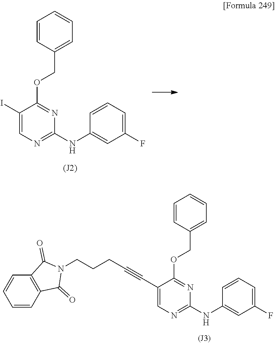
C1=CC(COC2=NC(NC3=CC(F)=CC=C3)=NC=C2C#CCCCN2C(=O)C3=C(C2=O)C=CC=C3)=CC=C1.C1(I)=CN=C(NC2=CC(F)=CC=C2)N=C1OCC1=CC=CC=C1
